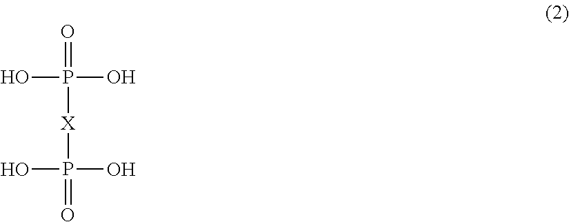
OP(O)(=O)[X]P(O)(O)=O
